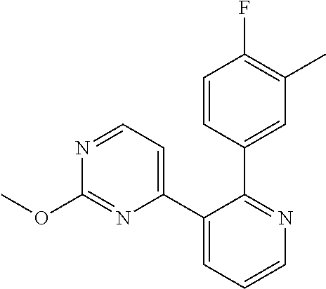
C1=CC(C2=NC=CC=C2C2=CC=NC(OC)=N2)=CC(C)=C1F
